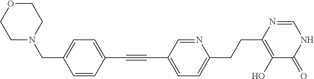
C1(C#CC2=CC=C(CCC3=C(O)C(=O)NC=N3)N=C2)=CC=C(CN2CCOCC2)C=C1
